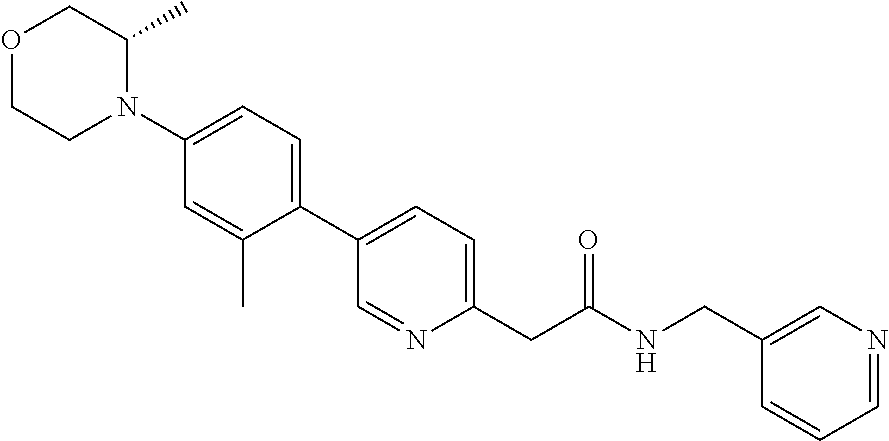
O1CCN(C2=CC=C(C3=CC=C(CC(NCC4=CN=CC=C4)=O)N=C3)C(C)=C2)C(C)C1
